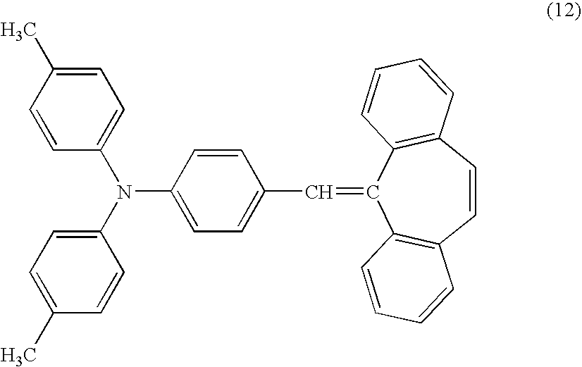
C1=C(C)C=CC(N(C2=CC=C(C)C=C2)C2=CC=C(C=C3C4=C(C=CC5=C3C=CC=C5)C=CC=C4)C=C2)=C1
